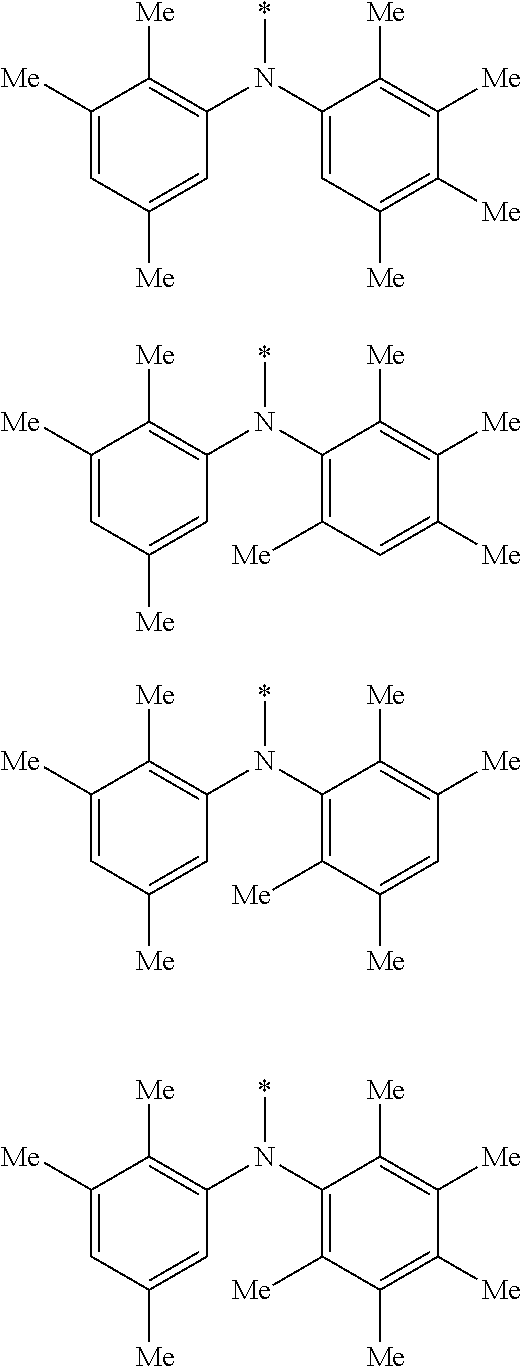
C1([Me])=CC([Me])=CC(N(C2=CC([Me])=C([Me])C([Me])=C2[Me])*)=C1[Me].C1([Me])=CC([Me])=CC(N(C2=C([Me])C=C([Me])C([Me])=C2[Me])*)=C1[Me].C1([Me])=CC([Me])=CC(N(C2=C([Me])C([Me])=CC([Me])=C2[Me])*)=C1[Me].C1([Me])=CC([Me])=CC(N(C2=C([Me])C([Me])=C([Me])C([Me])=C2[Me])*)=C1[Me]
